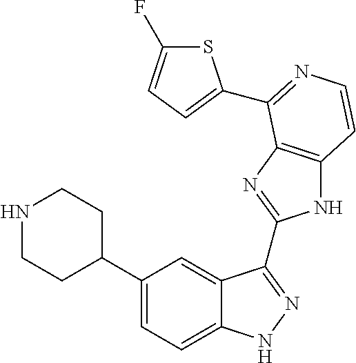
C1(C2CCNCC2)=CC=C2C(=C1)C(C1=NC3=C(N1)C=CN=C3C1=CC=C(F)S1)=NN2
